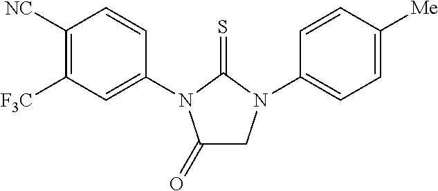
C1(=O)CN(C2=CC=C([Me])C=C2)C(=S)N1C1=CC([F3C])=C([NC])C=C1
